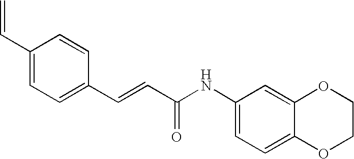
C(=CC(=O)NC1=CC=C2C(=C1)OCCO2)C1=CC=C(C=C)C=C1
